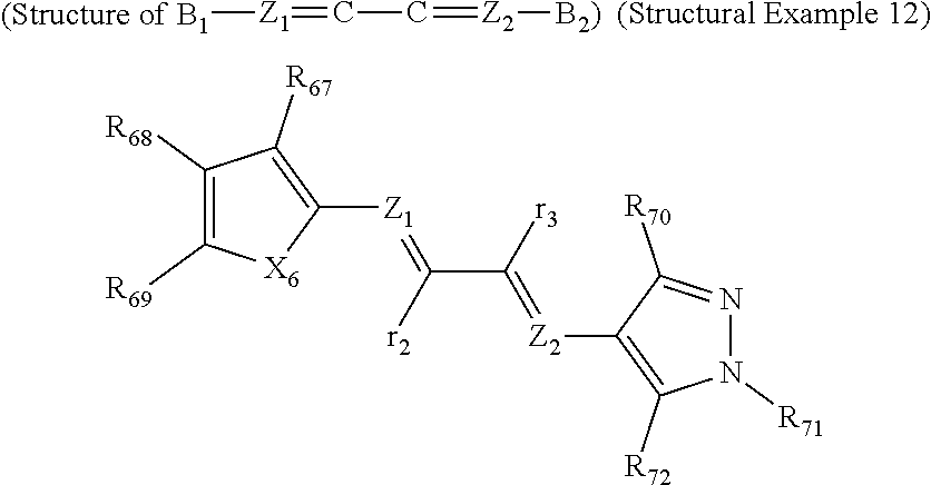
[(Structure of B1][Z1]=CC=[Z2][B2)].[(Structural Example 12)].C1([Z1]=C(C([r3])=[Z2]C2=C([R72])N([R71])N=C2[R70])[r2])=C([R67])C([R68])=C([R69])[X6]1
